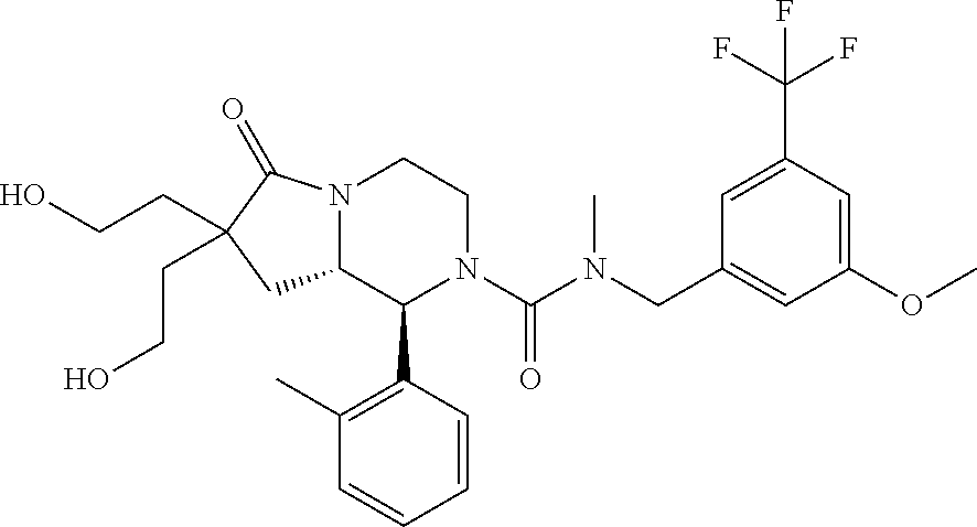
C12N(C(=O)C(CCO)(CCO)C1)CCN(C(N(CC1=CC(OC)=CC(C(F)(F)F)=C1)C)=O)C2C1=C(C)C=CC=C1
